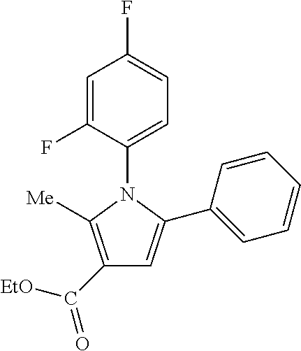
C1(C([EtO])=O)=C([Me])N(C2=CC=C(F)C=C2F)C(C2=CC=CC=C2)=C1
